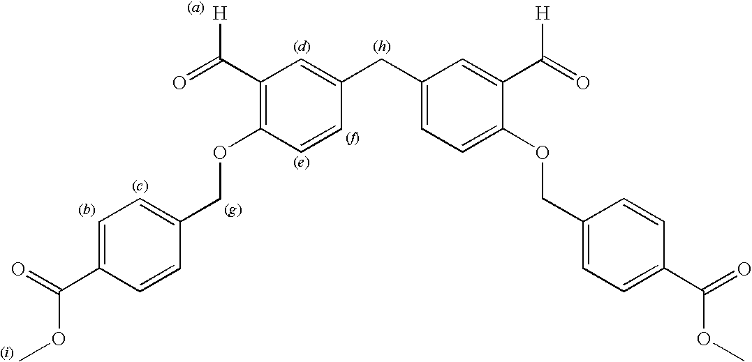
C1=C(C(=O)OC)C=CC(COC2=C(C(=O)[H])C=C(CC3=CC=C(OCC4=CC=C(C(=O)OC)C=C4)C(C(=O)[H])=C3)C=C2)=C1
